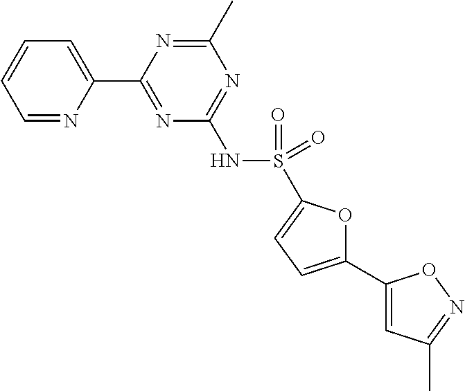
C1=NC(C2=NC(NS(=O)(=O)C3=CC=C(C4=CC(C)=NO4)O3)=NC(C)=N2)=CC=C1
